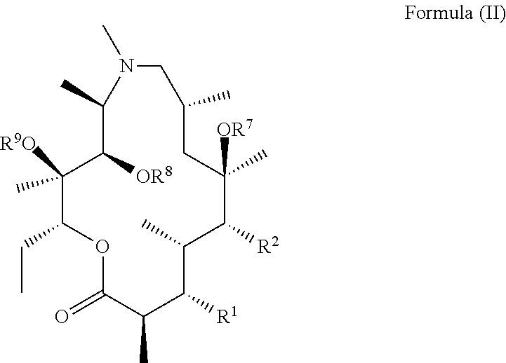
O1C(=O)C(C)C([R1])C(C)C([R2])C(C)([OR7])CC(C)CN(C)C(C)C([OR8])C([R9O])(C)C1CC
